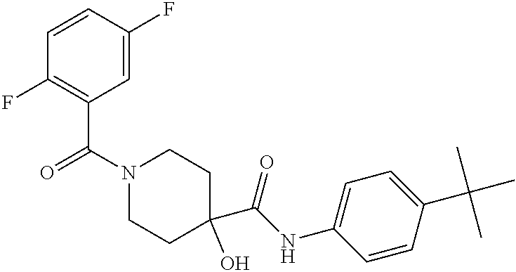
C(N1CCC(C(NC2=CC=C(C(C)(C)C)C=C2)=O)(O)CC1)(C1=C(F)C=CC(F)=C1)=O
